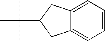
C12=CC=CC=C1CC(C(C)(C)C)C2
